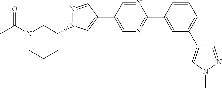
N1=CC(C2=CN(C3CN(C(=O)C)CCC3)N=C2)=CN=C1C1=CC(C2=CN(C)N=C2)=CC=C1
